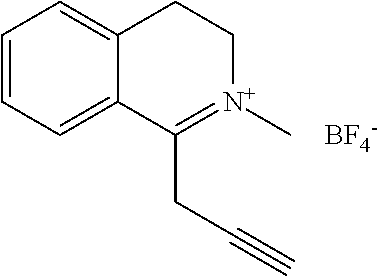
C1=CC=C2C(=C1)CC[N+](C)=C2CC#C.[BF4-]
